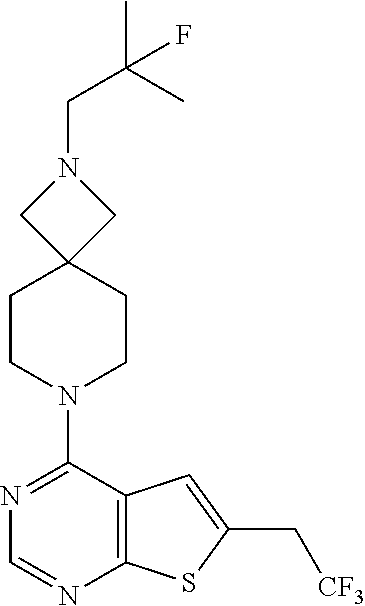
N1(CC(C)(C)F)CC2(C1)CCN(C1=NC=NC3=C1C=C(C[CF3])S3)CC2
